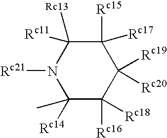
N1([Rc21])C([Rc14])(C)C([Rc16])([Rc18])C([Rc19])([Rc20])C([Rc15])([Rc17])C1([Rc13])[Rc11]
